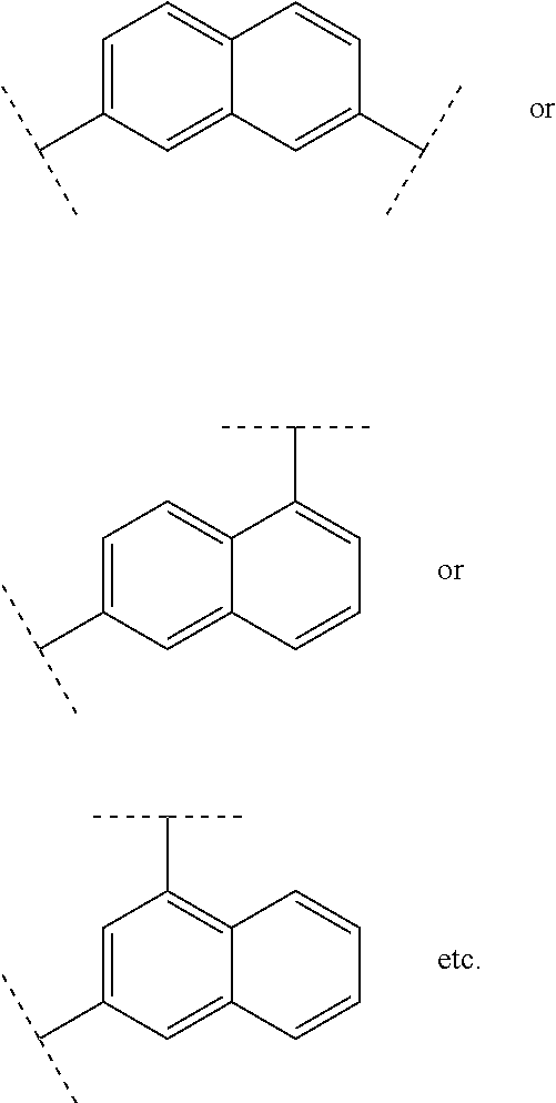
C1=C(C(C)C)C=C2C(=C1C(C)C)C=CC=C2.C1=C(C(C)C)C=C2C(=C1)C=CC(C(C)C)=C2.C1=C(C(C)C)C=C2C(=C1)C(C(C)C)=CC=C2
